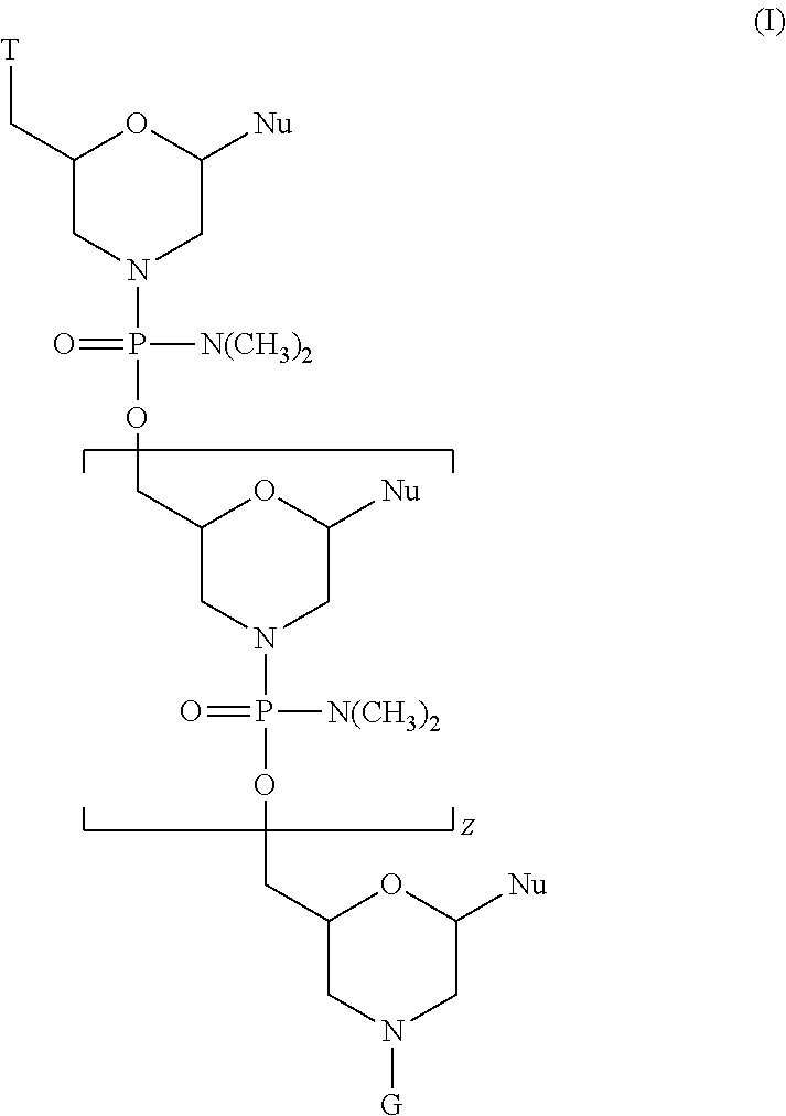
C1(C[T])CN(P([N(CH3)2])(=O)OCC2CN(P(OCC3CN([G])CC([Nu])O3)([N(CH3)2])=O)CC([Nu])O2)CC([Nu])O1
